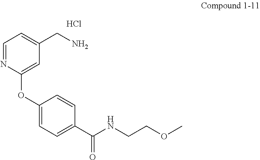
Cl.C1=NC(OC2=CC=C(C(NCCOC)=O)C=C2)=CC(CN)=C1
